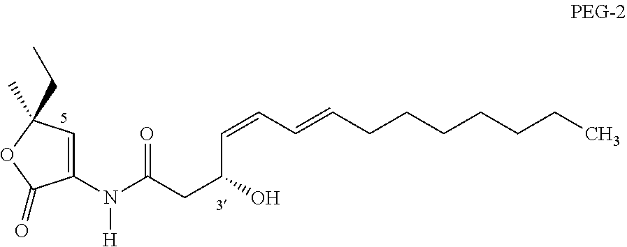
C1(N(C(CC(O)C=CC=CCCCCCCC)=O)[H])=CC(C)(CC)OC1=O
